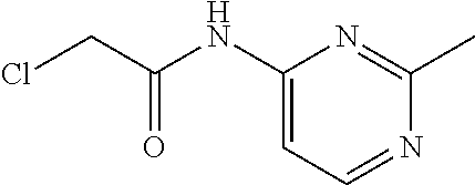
ClCC(NC1=CC=NC(C)=N1)=O
